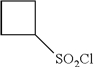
C1C([SO2Cl])CC1
